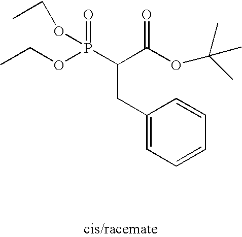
C1(CC(C(OC(C)(C)C)=O)P(=O)(OCC)OCC)=CC=CC=C1
